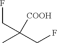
CC(CF)([COOH])CF
